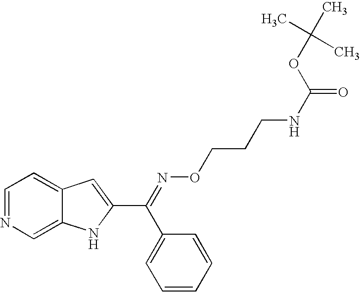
C1=NC=C2C(=C1)C=C(C(=NOCCCNC(=O)OC(C)(C)C)C1=CC=CC=C1)N2
